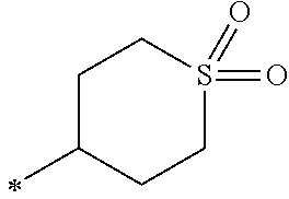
C1(C)CCS(=O)(=O)CC1
